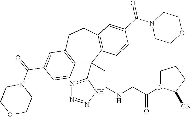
N1(C(=O)C2=CC3=C(C=C2)C(C2=NN=NN2)(CCNCC(N2C([CN])CCC2)=O)C2=C(CC3)C=C(C(N3CCOCC3)=O)C=C2)CCOCC1
